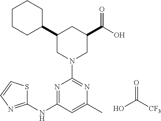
C1(C2CCCCC2)CN(C2=NC(C)=CC(NC3=NC=CS3)=N2)CC(C(O)=O)C1.O=C(O)[CF3]
